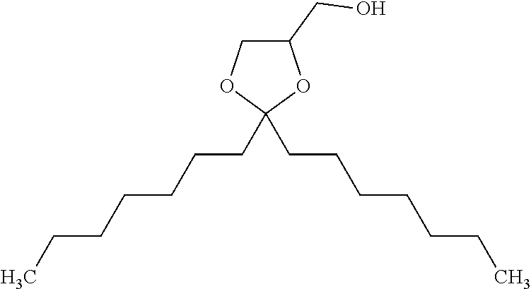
C1(CO)COC(CCCCCCC)(CCCCCCC)O1
